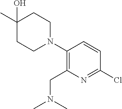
C1(C)(O)CCN(C2=C(CN(C)C)N=C(Cl)C=C2)CC1
